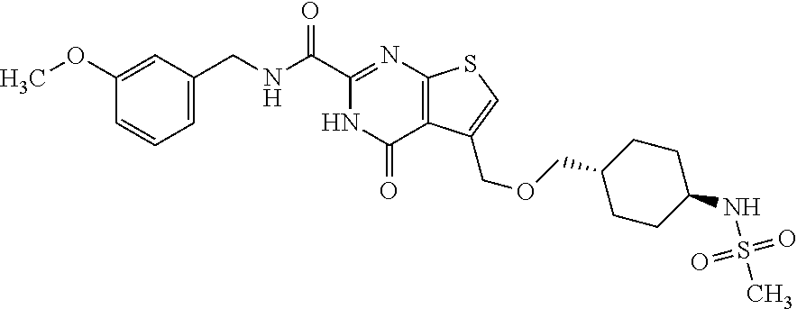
C1=C(CNC(C2=NC3=C(C(=O)N2)C(COCC2CCC(NS(=O)(=O)C)CC2)=CS3)=O)C=C(OC)C=C1
